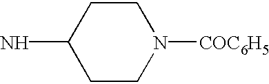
C1CN([COC6H5])CCC1N
